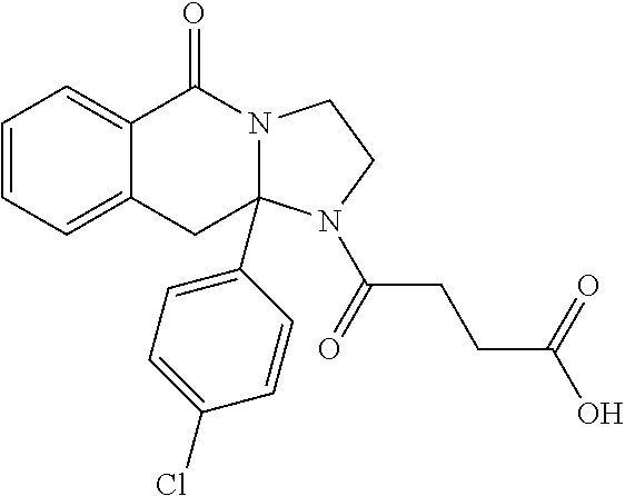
C1=CC=C2C(=C1)C(=O)N1CCN(C(=O)CCC(O)=O)C1(C1=CC=C(Cl)C=C1)C2
